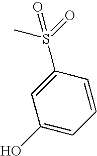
C1(S(=O)(C)=O)=CC(O)=CC=C1
